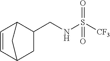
C1=CC2CC(CNS([CF3])(=O)=O)C1C2
